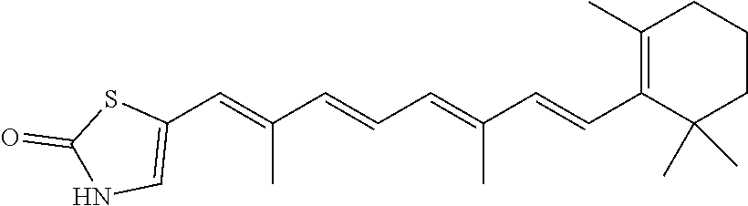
C1(C=C(C=CC=C(C=CC2=C(C)CCCC2(C)C)C)C)=CNC(=O)S1
